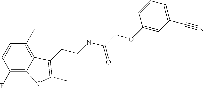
C1(F)=C2C(=C(C)C=C1)C(CCNC(COC1=CC(C#N)=CC=C1)=O)=C(C)N2
